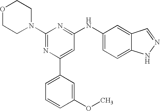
C1(N2CCOCC2)=NC(C2=CC=CC(OC)=C2)=CC(NC2=CC=C3C(=C2)C=NN3)=N1
